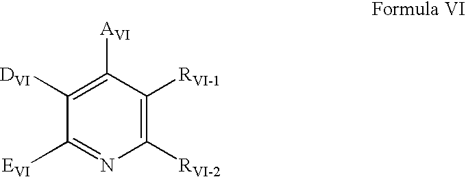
C1([DVI])=C([AVI])C([RVI-1])=C([RVI-2])N=C1[EVI]
